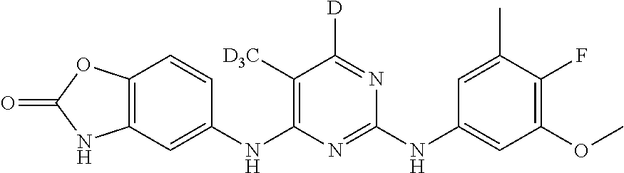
O=C1NC2=C(O1)C=CC(NC1=C([D3C])C([D])=NC(NC3=CC(OC)=C(F)C(C)=C3)=N1)=C2
